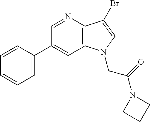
C1=C(C2=CC3=C(N=C2)C(Br)=CN3CC(=O)N2CCC2)C=CC=C1
